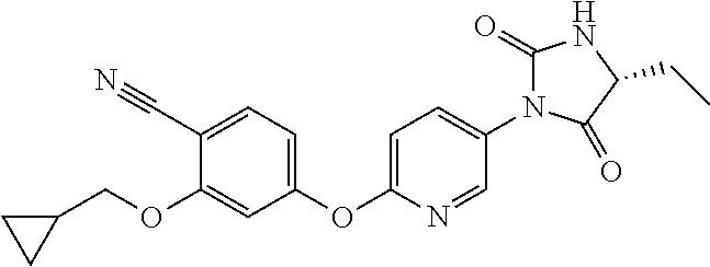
C1(C#N)=CC=C(OC2=CC=C(N3C(=O)NC(CC)C3=O)C=N2)C=C1OCC1CC1
